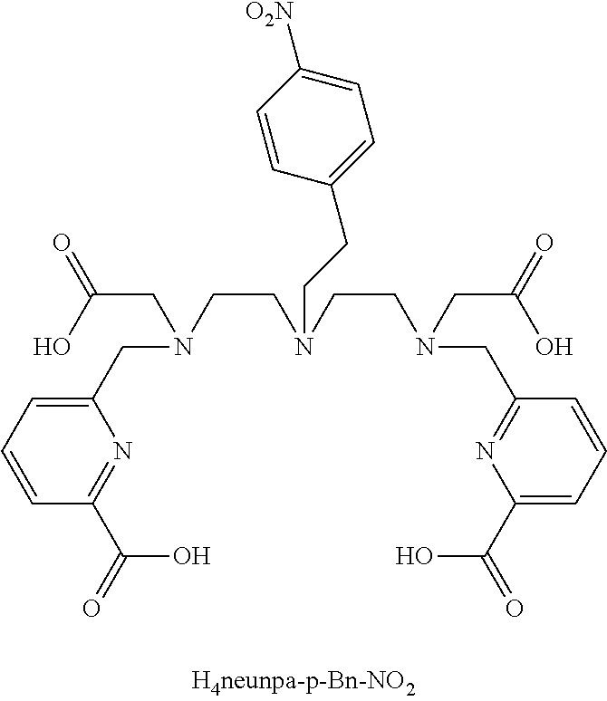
C1=CC=C(CN(CCN(CCN(CC(=O)O)CC2=NC(C(=O)O)=CC=C2)CCC2=CC=C([O2N])C=C2)CC(=O)O)N=C1C(=O)O
